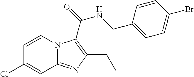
C1=CN2C(=NC(CC)=C2C(=O)NCC2=CC=C(Br)C=C2)C=C1Cl
